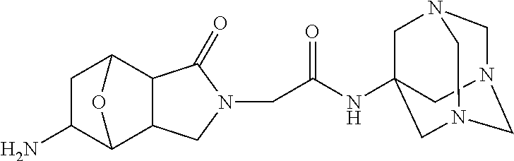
C1N(CC(NC23CN4CN(CN(C2)C4)C3)=O)C(=O)C2C3CC(N)C(C12)O3
